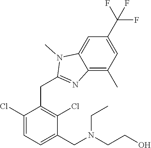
C1(Cl)=CC=C(CN(CC)CCO)C(Cl)=C1CC1=NC2=C(C)C=C(C(F)(F)F)C=C2N1C
